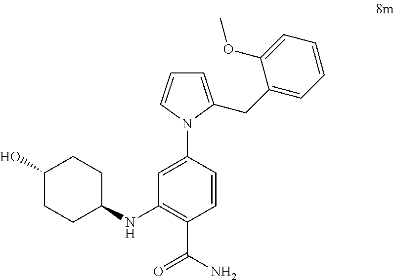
C1=C(CC2=CC=CC=C2OC)N(C2=CC(NC3CCC(O)CC3)=C(C(N)=O)C=C2)C=C1
